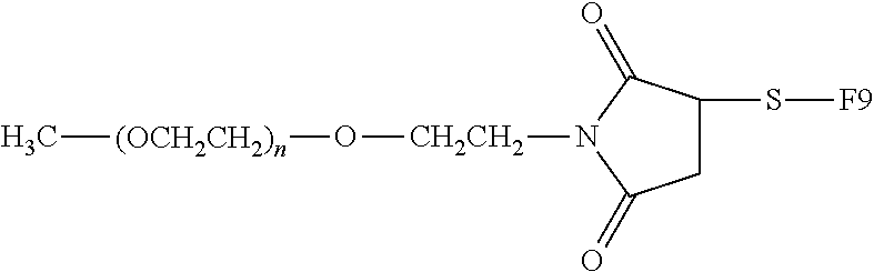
[(OCH2CH2)n](C)O[CH2CH2]N1C(=O)C(S[F9])CC1=O
